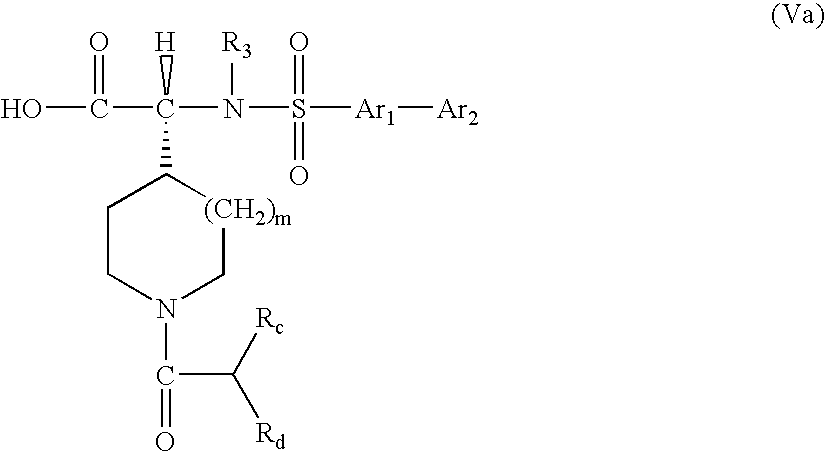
OC(C(N(S([Ar1][Ar2])(=O)=O)[R3])(C1[(CH2)m]CN(C(=O)C([Rc])[Rd])CC1)[H])=O
